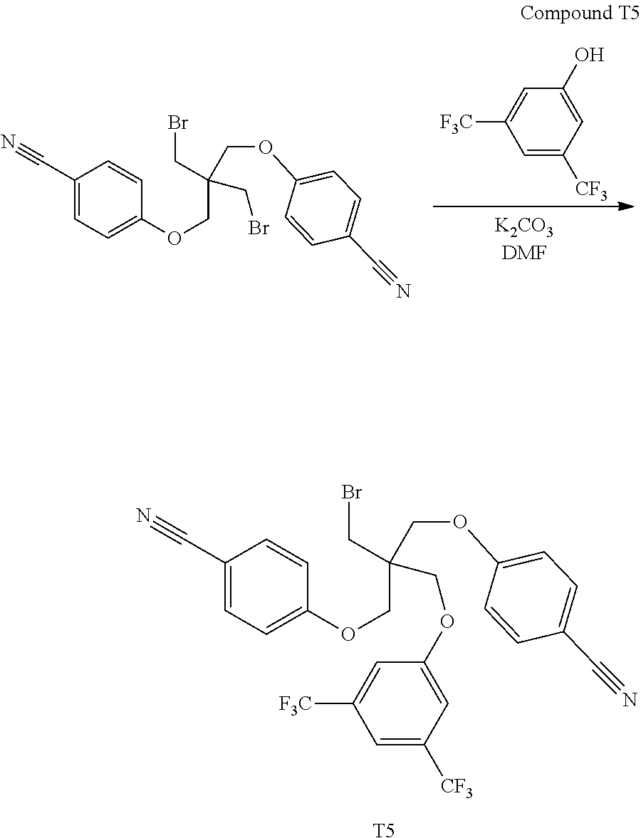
C1(C#N)=CC=C(OCC(CBr)(COC2=CC=C(C#N)C=C2)CBr)C=C1.C1=C([CF3])C=C(O)C=C1[F3C].C1(C#N)=CC=C(OCC(CBr)(COC2=CC=C(C#N)C=C2)COC2=CC([CF3])=CC([F3C])=C2)C=C1.[T5]
